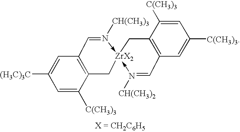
C1=C([(H3C)3C])C=C([C(CH3)3])C2=C1C=N([CH(CH3)3])->[ZrX2]1(-N([CH(CH3)2])=CC3=C(C1)C([C(CH3)3])=CC([C(CH3)3])=C3)C2
